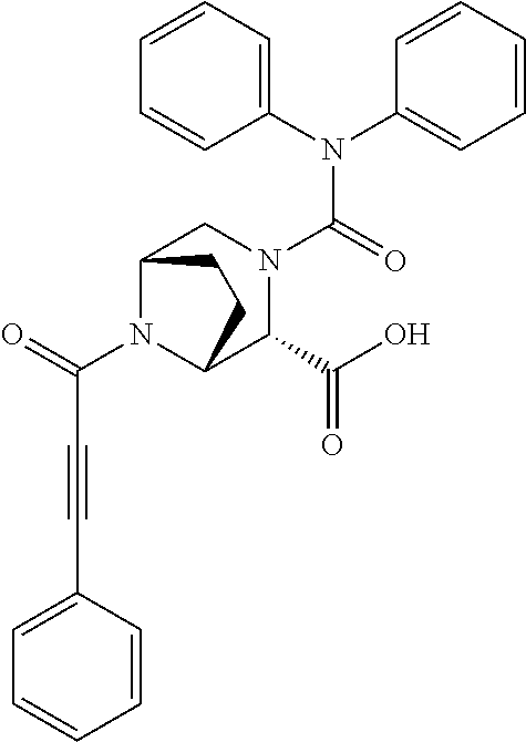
C1(N(C2=CC=CC=C2)C(=O)N2CC3N(C(=O)C#CC4=CC=CC=C4)C(C2C(O)=O)CC3)=CC=CC=C1
